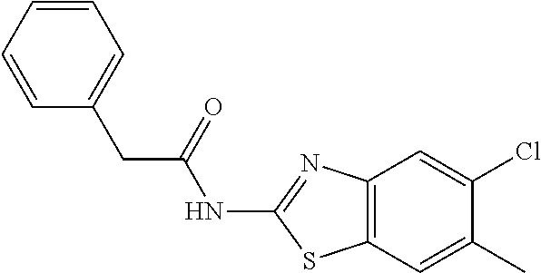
C12=C(C=C(C)C(Cl)=C1)SC(NC(CC1=CC=CC=C1)=O)=N2
